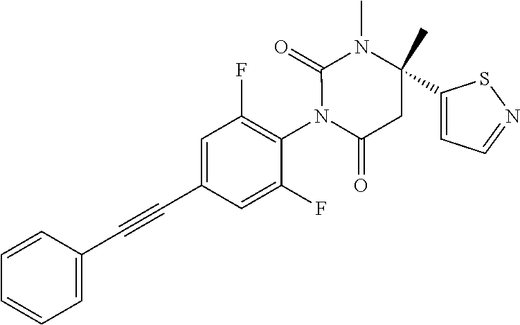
C1=CC(C#CC2=CC(F)=C(N3C(=O)CC(C4=CC=NS4)(C)N(C)C3=O)C(F)=C2)=CC=C1
